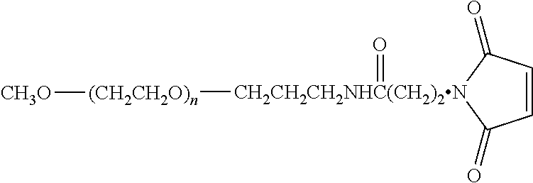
C1=CC(=O)[CH2CH2CH2NHC(CH2)2N]([(CH2CH2O)n][CH3O])(=O)C1=O
